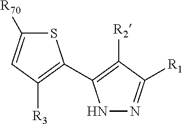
S1C([R70])=CC([R3])=C1C1=C([R2])C([R1])=NN1
